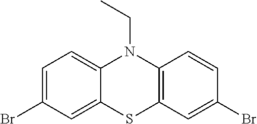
C1=C(Br)C=C2C(=C1)N(CC)C1=C(S2)C=C(Br)C=C1
